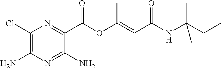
C1(Cl)=C(N)N=C(N)C(C(OC(=CC(NC(CC)(C)C)=O)C)=O)=N1
